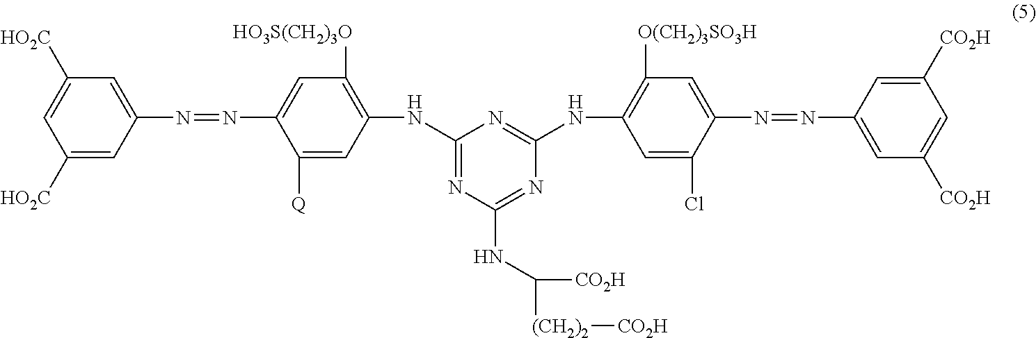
C1([HO2C])=CC(N=NC2=CC([HO3S(CH2)3O])=C(NC3=NC(NC([CO2H])[(CH2)2][CO2H])=NC(NC4=C([O(CH2)3SO3H])C=C(N=NC5=CC([CO2H])=CC([CO2H])=C5)C(Cl)=C4)=N3)C=C2[Q])=CC([HO2C])=C1
